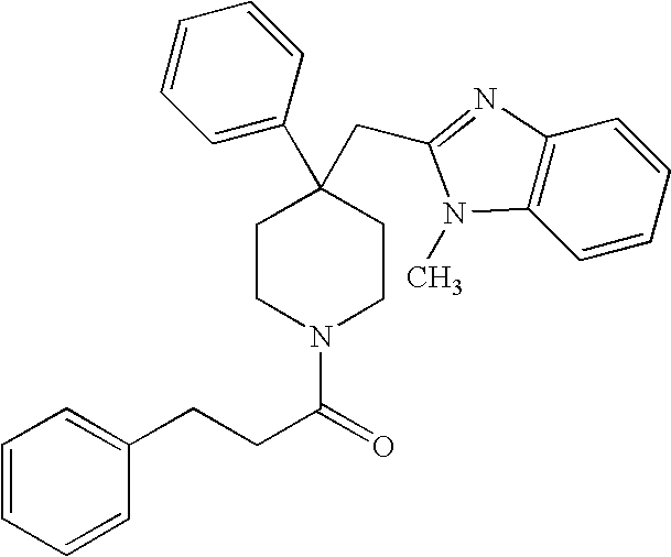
C1(C2(CC3=NC4=C(N3C)C=CC=C4)CCN(C(=O)CCC3=CC=CC=C3)CC2)=CC=CC=C1
